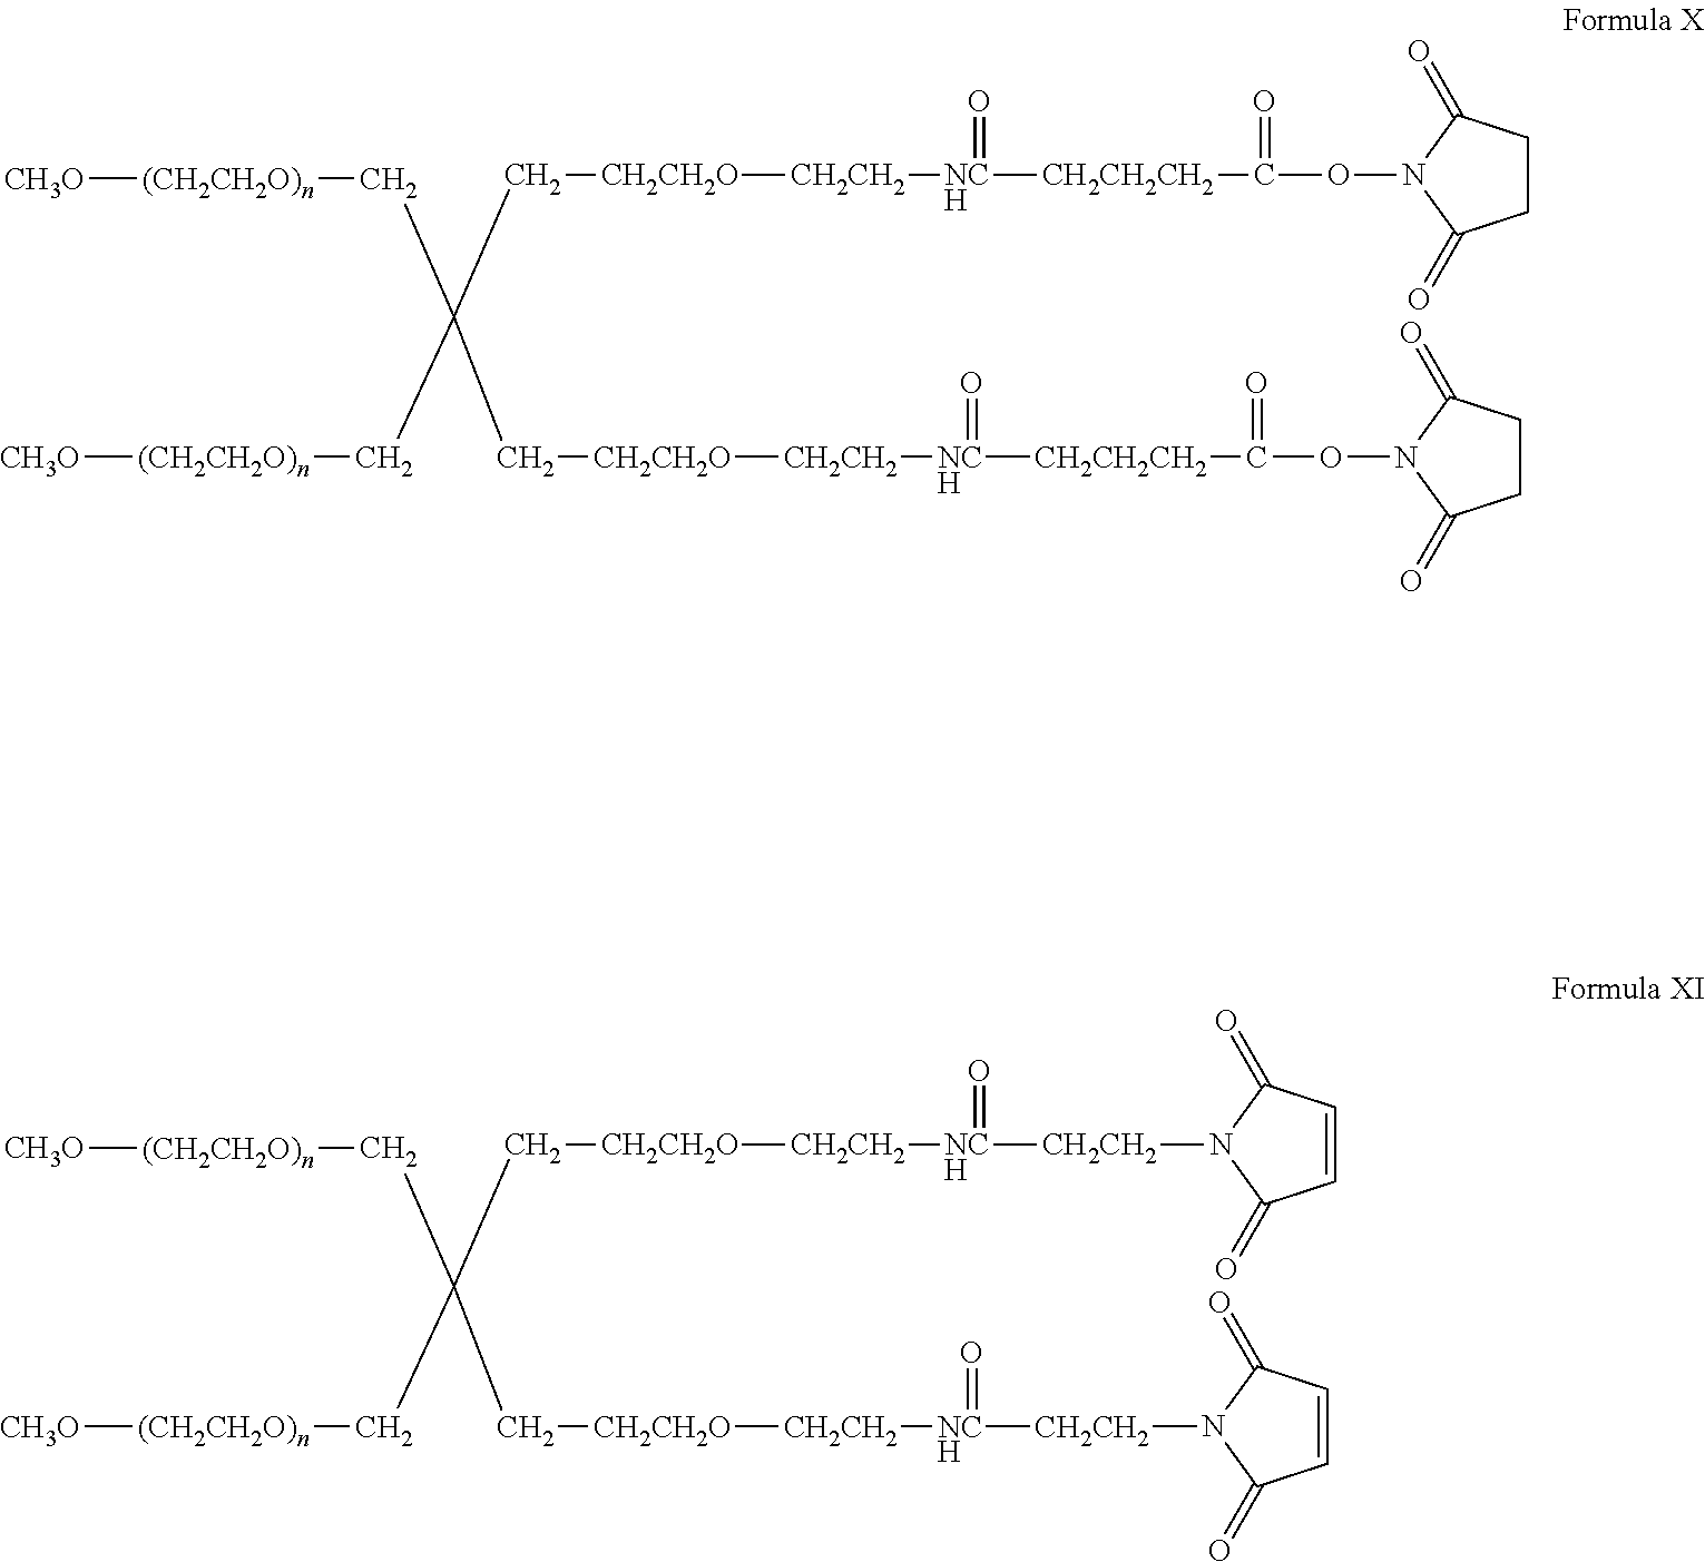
[CH3O][(CH2CH2O)n]CC(C[(CH2CH2O)n][CH3O])(C[CH2CH2O][CH2CH2][NCH](=O)[CH2CH2CH2]C(=O)ON1C(=O)CCC1=O)C[CH2CH2O][CH2CH2][NCH](=O)[CH2CH2CH2]C(=O)ON1C(=O)CCC1=O.[CH3O][(CH2CH2O)n]CC(C[(CH2CH2O)n][CH3O])(C[CH2CH2O][CH2CH2][NCH](=O)[CH2CH2]N1C(=O)C=CC1=O)C[CH2CH2O][CH2CH2][NCH](=O)[CH2CH2]N1C(=O)C=CC1=O
